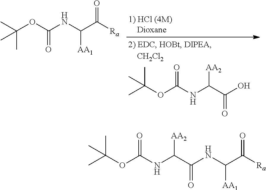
O(C(NC(C(O)=O)[AA2])=O)C(C)(C)C.C(OC(NC(C([Ra])=O)[AA1])=O)(C)(C)C.N(C(C(NC(C([Ra])=O)[AA1])=O)[AA2])C(OC(C)(C)C)=O
